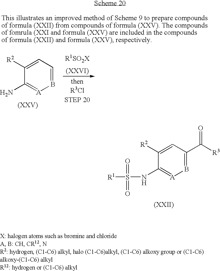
C1([R2])=CC(C([R3])=O)=B[A]=C1NS(=O)(=O)[R1].C1([R2])=CC=B[A]=C1N
